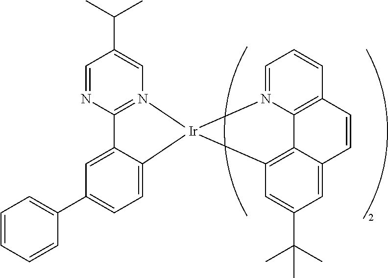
C12=N(C=C(C(C)C)C=N1)[Ir]1(C3=CC=C(C4=CC=CC=C4)C=C23)C2=C3C4=C(C=CC=N41)C=CC3=CC(C(C)(C)C)=C2
